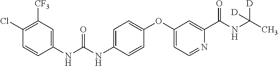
C1(NC(=O)NC2=CC=C(OC3=CC=NC(C(=O)NC([D])([D])C)=C3)C=C2)=CC([CF3])=C(Cl)C=C1
